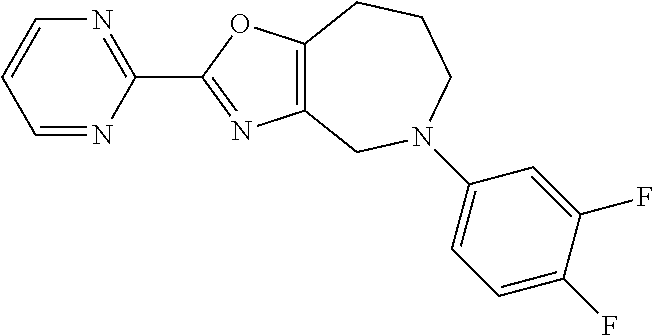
C1=NC(C2=NC3=C(O2)CCCN(C2=CC=C(F)C(F)=C2)C3)=NC=C1
